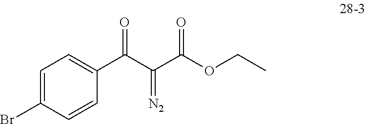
C1=C(Br)C=CC(C(C(C(OCC)=O)=[N2])=O)=C1
